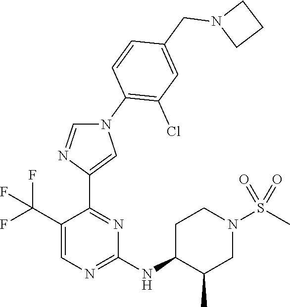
C1(C(F)(F)F)=CN=C(NC2CCN(S(C)(=O)=O)CC2C)N=C1C1=CN(C2=C(Cl)C=C(CN3CCC3)C=C2)C=N1
